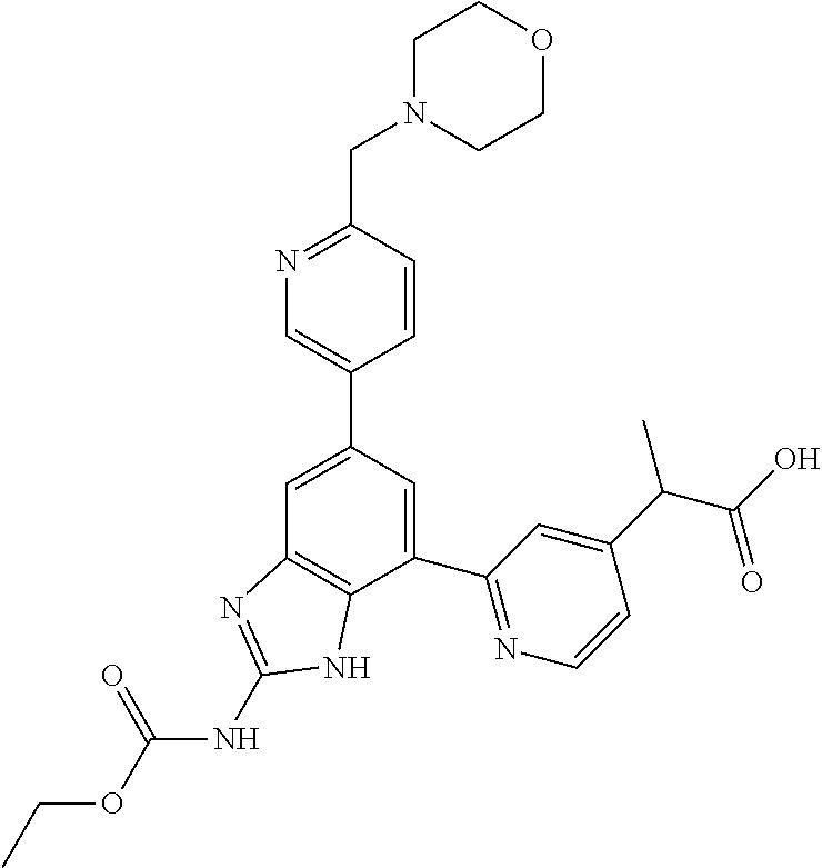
C1=C(C2=CN=C(CN3CCOCC3)C=C2)C=C(C2=NC=CC(C(C)C(O)=O)=C2)C2=C1N=C(NC(OCC)=O)N2
